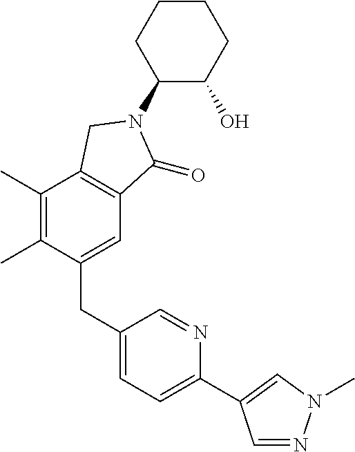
C1(N2C(=O)C3=C(C(C)=C(C)C(CC4=CC=C(C5=CN(C)N=C5)N=C4)=C3)C2)C(O)CCCC1
